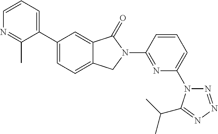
C1(C2=CC=CN=C2C)=CC=C2C(=C1)C(=O)N(C1=NC(N3N=NN=C3C(C)C)=CC=C1)C2
